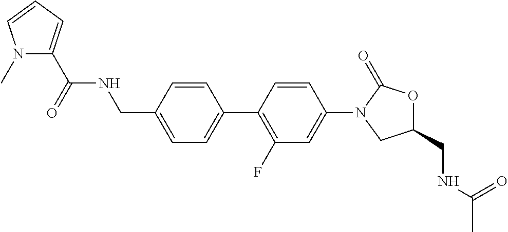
C1(CNC(=O)C2=CC=CN2C)=CC=C(C2=C(F)C=C(N3CC(CNC(C)=O)OC3=O)C=C2)C=C1
